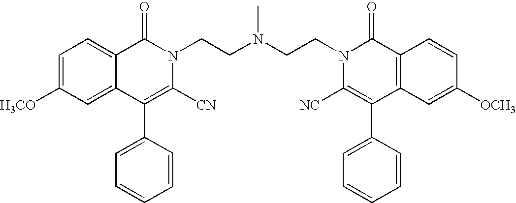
C1=C([H3CO])C=C2C(=C1)C(=O)N(CCN(CCN1C([NC])=C(C3=CC=CC=C3)C3=C(C1=O)C=CC([OCH3])=C3)C)C([CN])=C2C1=CC=CC=C1
